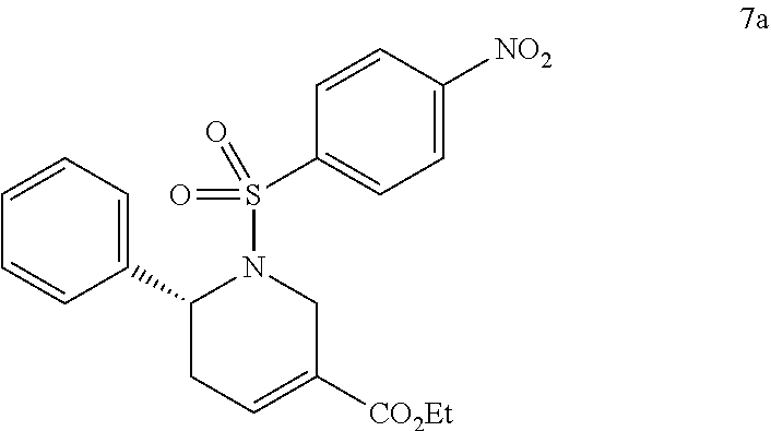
C1=CC=C(C2CC=C([CO2Et])CN2S(=O)(=O)C2=CC=C([NO2])C=C2)C=C1
